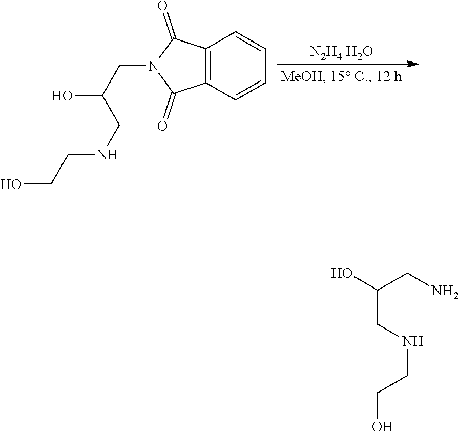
[N2H4 H2O].C12=C(C=CC=C1)C(=O)N(CC(CNCCO)O)C2=O.OC(CN)CNCCO
